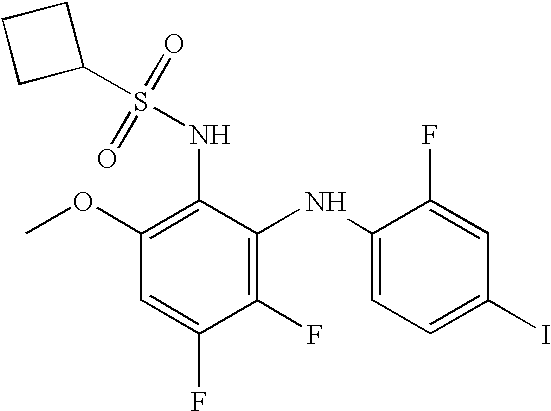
C1(F)=C(NC2=CC=C(I)C=C2F)C(NS(C2CCC2)(=O)=O)=C(OC)C=C1F
